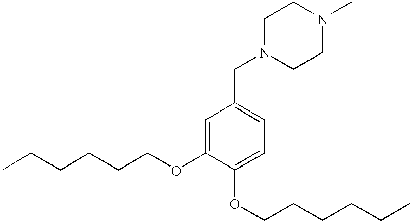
N1(CC2=CC=C(OCCCCCC)C(OCCCCCC)=C2)CCN(C)CC1
